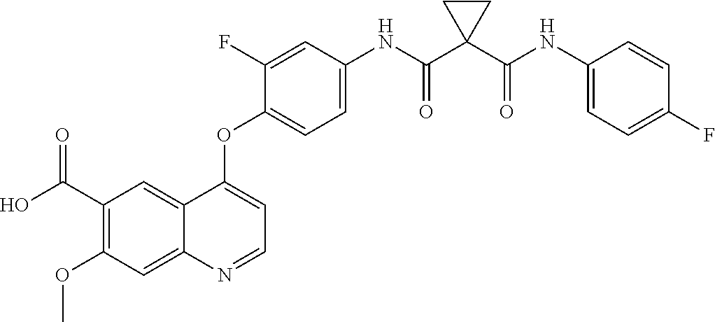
C12=CC(C(O)=O)=C(OC)C=C1N=CC=C2OC1=CC=C(NC(C2(C(NC3=CC=C(F)C=C3)=O)CC2)=O)C=C1F
